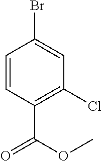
C1=CC(C(OC)=O)=C(Cl)C=C1Br
